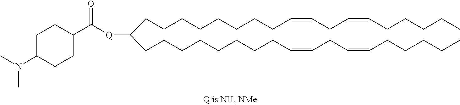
CCCCCC=CCC=CCCCCCCCCC(CCCCCCCCC=CCC=CCCCCC)[Q]C(C1CCC(N(C)C)CC1)=O
